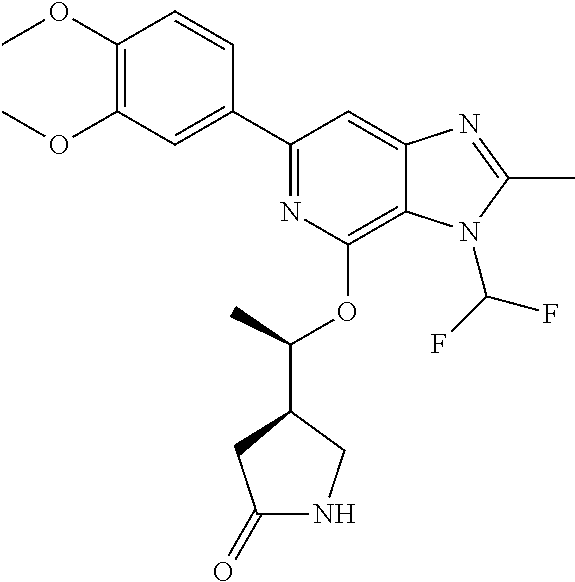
N1=C(C2=CC(OC)=C(OC)C=C2)C=C2C(=C1OC(C)C1CNC(=O)C1)N(C(F)F)C(C)=N2
